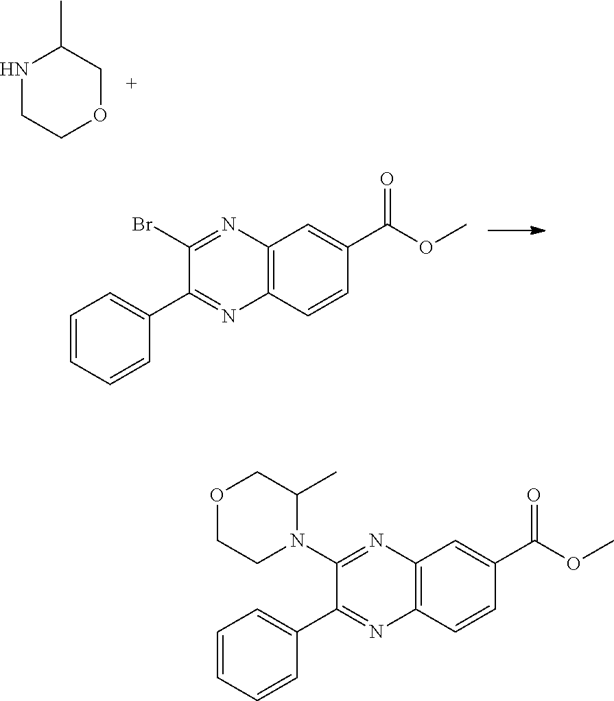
N1C(C)COCC1.C1(Br)=NC2=C(N=C1C1=CC=CC=C1)C=CC(C(OC)=O)=C2.C1(N2C(C)COCC2)=NC2=C(N=C1C1=CC=CC=C1)C=CC(C(OC)=O)=C2
